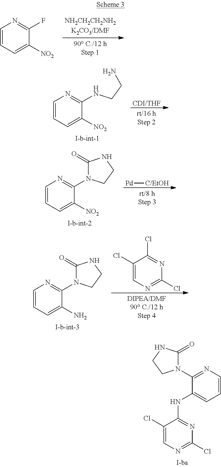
C1([NO2])=CC=CN=C1F.C1([NO2])=CC=CN=C1NCCN.[CDI/THF].N1=C(NC2=CC=CN=C2N2C(=O)NCC2)C(Cl)=CN=C1Cl.C1([NO2])=CC=CN=C1N1C(=O)NCC1.[Pd][C/EtOH].C1(N)=CC=CN=C1N1C(=O)NCC1.N1=C(Cl)N=C(Cl)C(Cl)=C1
